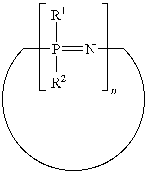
P(=NC)(C)([R1])[R2]
